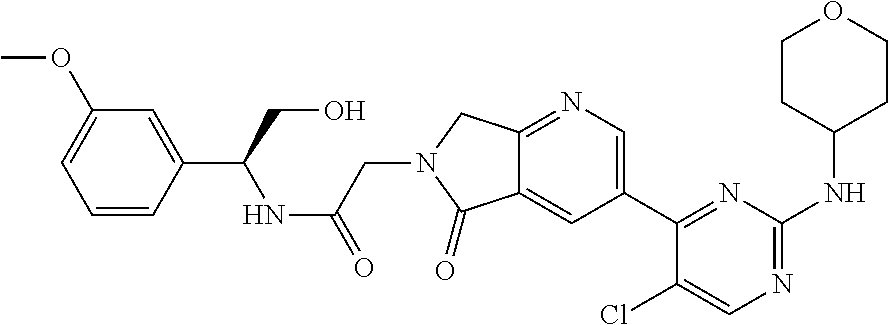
C1(Cl)=CN=C(NC2CCOCC2)N=C1C1=CN=C2C(=C1)C(=O)N(CC(NC(C1=CC(OC)=CC=C1)CO)=O)C2
